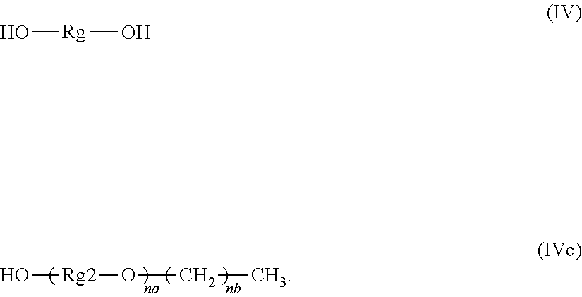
O[Rg2]OCC.O[Rg]O
